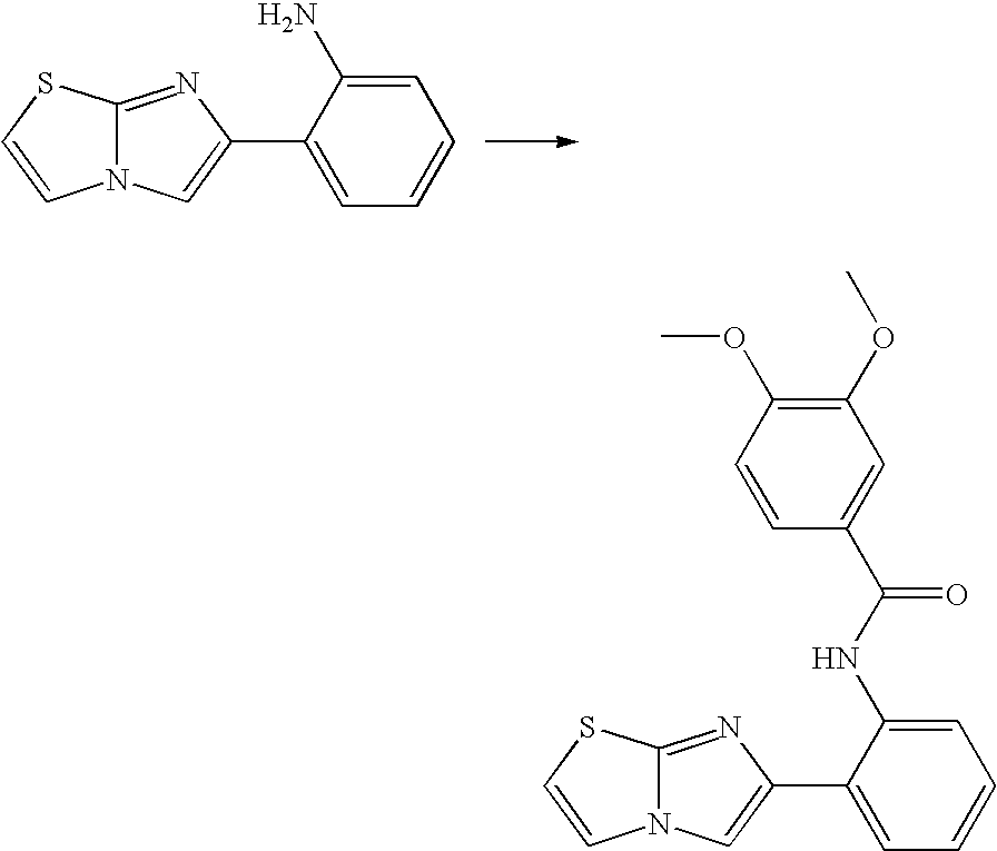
C1=C(N)C(C2=CN3C(=N2)SC=C3)=CC=C1.C1=C(NC(=O)C2=CC(OC)=C(OC)C=C2)C(C2=CN3C(=N2)SC=C3)=CC=C1
